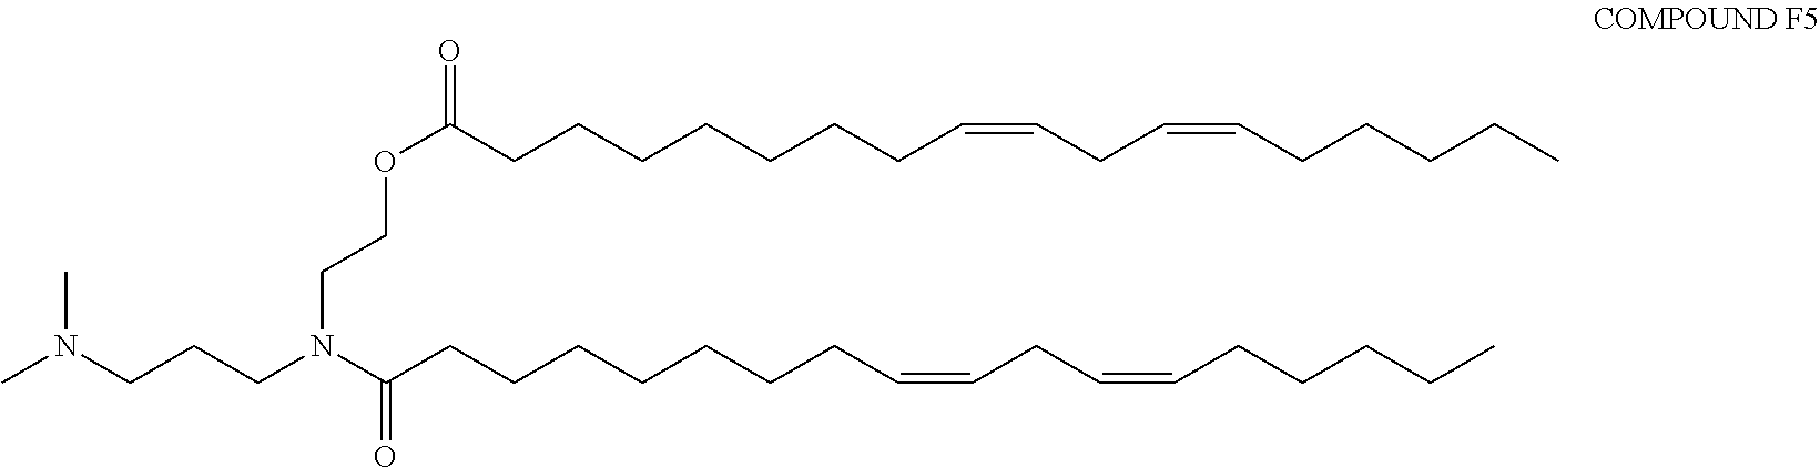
O(C(CCCCCCCC=CCC=CCCCCC)=O)CCN(CCCN(C)C)C(CCCCCCCC=CCC=CCCCCC)=O
